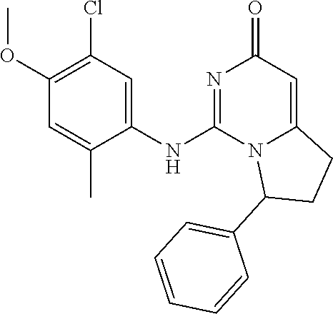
C1(NC2=NC(=O)C=C3N2C(C2=CC=CC=C2)CC3)=CC(Cl)=C(OC)C=C1C
